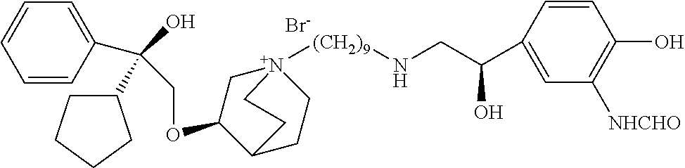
C1=CC(C(O)(COC2C[N+]3([(CH2)9]NCC(O)C4=CC([NHCHO])=C(O)C=C4)CCC2CC3)C2CCCC2)=CC=C1.[Br-]
